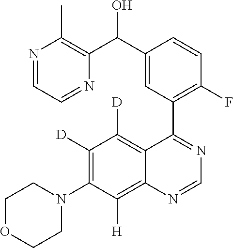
C1([D])=C(N2CCOCC2)C([H])=C2C(=C1[D])C(C1=C(F)C=CC(C(C3=C(C)N=CC=N3)O)=C1)=NC=N2
